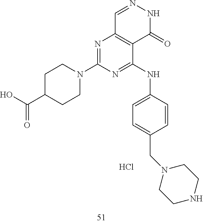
C1=NNC(=O)C2=C1N=C(N1CCC(C(O)=O)CC1)N=C2NC1=CC=C(CN2CCNCC2)C=C1.Cl
